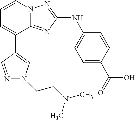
C1(C2=CC=CN3C2=NC(NC2=CC=C(C(=O)O)C=C2)=N3)=CN(CCN(C)C)N=C1
